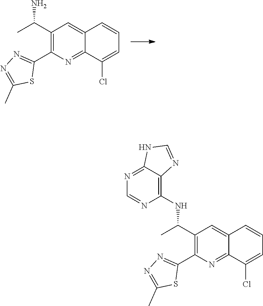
C(C)(C1=C(C2=NN=C(C)S2)N=C2C(=C1)C=CC=C2Cl)N.C(C)(C1=C(C2=NN=C(C)S2)N=C2C(=C1)C=CC=C2Cl)NC1=C2C(=NC=N1)NC=N2
